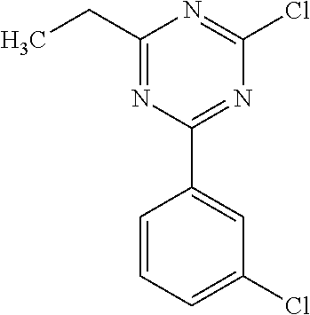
C1=CC=C(Cl)C=C1C1=NC(Cl)=NC(CC)=N1
